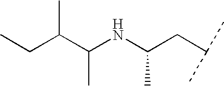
C(C(C(NC(CC(C)C)C)C)C)C
